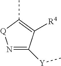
N1=C([Y]C)C([R4])=C(C)[Q]1
